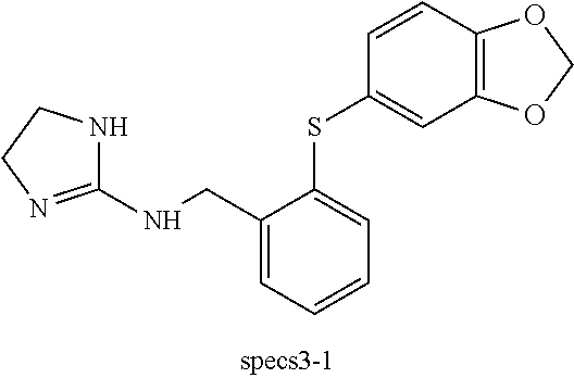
C1(NCC2=CC=CC=C2SC2=CC3=C(C=C2)OCO3)=NCCN1
